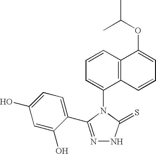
C1=CC2=C(C(N3C(=S)NN=C3C3=CC=C(O)C=C3O)=C1)C=CC=C2OC(C)C
